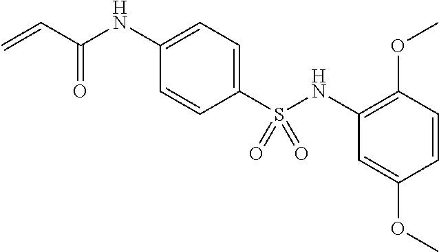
C=CC(NC1=CC=C(S(NC2=C(OC)C=CC(OC)=C2)(=O)=O)C=C1)=O
